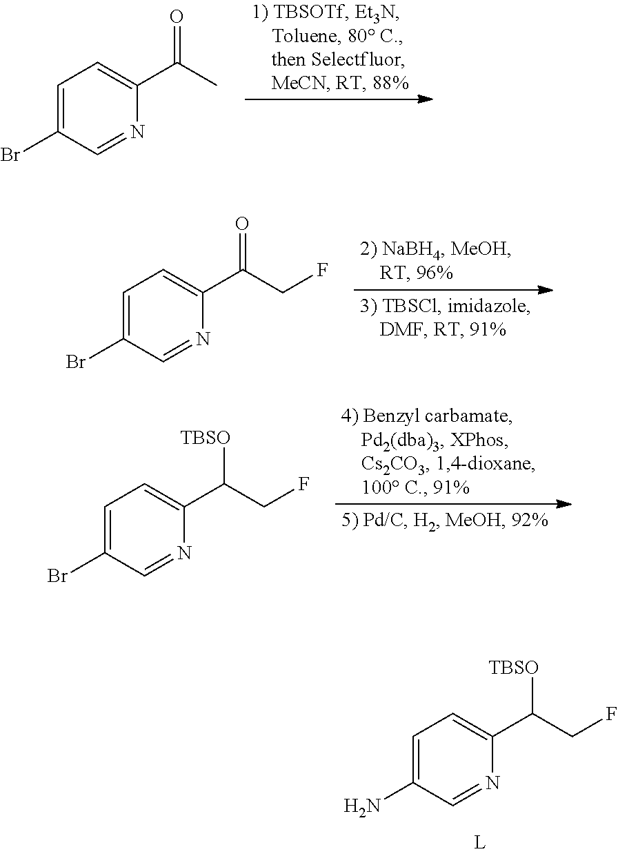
C1(Br)=CC=C(C(C)=O)N=C1.C1(Br)=CC=C(C(CF)=O)N=C1.C1(Br)=CC=C(C(CF)[TBSO])N=C1.C1(N)=CC=C(C(CF)[TBSO])N=C1
